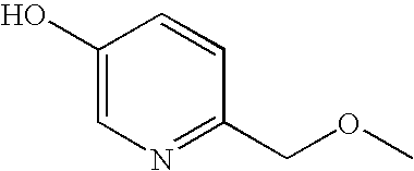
C1(O)=CN=C(COC)C=C1
